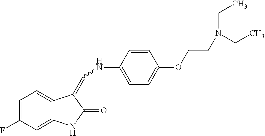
C1(F)=CC=C2C(=C1)NC(=O)C2=CNC1=CC=C(OCCN(CC)CC)C=C1
